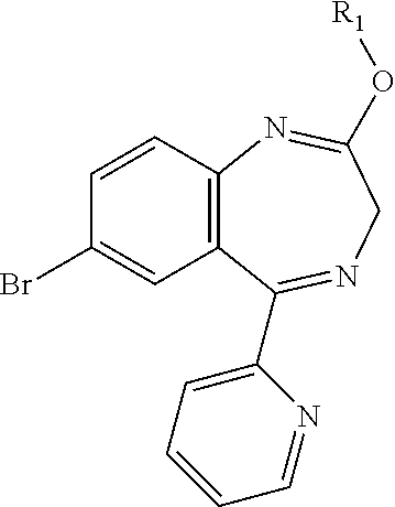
C1=CC2=C(C=C1Br)C(C1=CC=CC=N1)=NCC(O[R1])=N2
